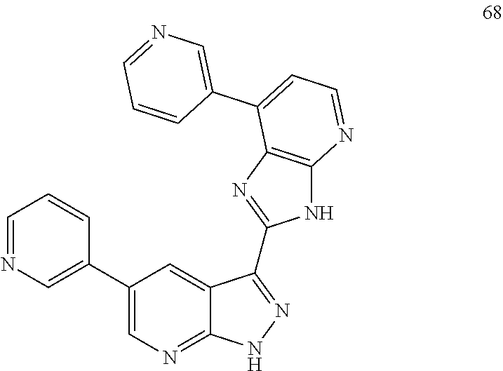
C1=CC(C2=CN=C3C(=C2)C(C2=NC4=C(N2)N=CC=C4C2=CN=CC=C2)=NN3)=CN=C1
